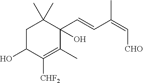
C1C(O)C([CHF2])=C(C)C(O)(C=CC(=C[CHO])C)C1(C)C
